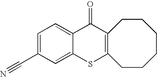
C1=C(C#N)C=C2C(=C1)C(=O)C1=C(S2)CCCCCC1
